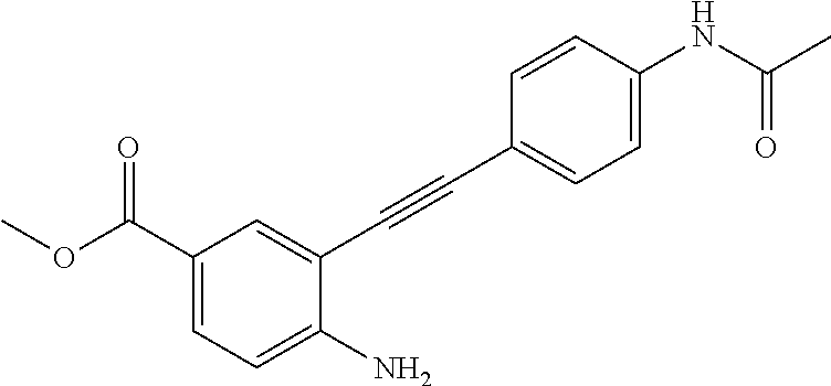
C1(C(OC)=O)=CC=C(N)C(C#CC2=CC=C(NC(C)=O)C=C2)=C1
